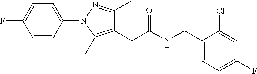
C1=CC(N2C(C)=C(CC(NCC3=CC=C(F)C=C3Cl)=O)C(C)=N2)=CC=C1F
